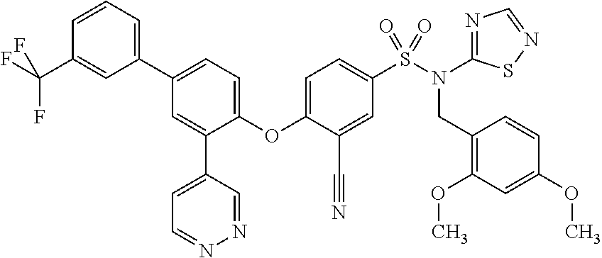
FC(C1=CC(C2=CC=C(OC3=CC=C(S(N(CC4=C(OC)C=C(OC)C=C4)C4=NC=NS4)(=O)=O)C=C3C#N)C(C3=CC=NN=C3)=C2)=CC=C1)(F)F
